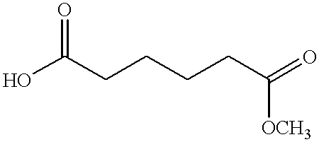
O=C(O)CCCCC(=O)[OCH3]
